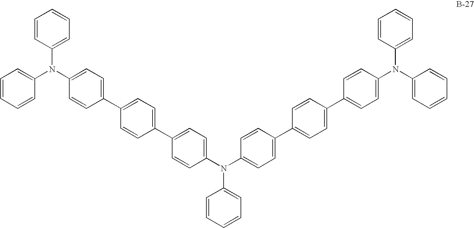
C1(C2=CC=C(C3=CC=C(N(C4=CC=CC=C4)C4=CC=CC=C4)C=C3)C=C2)=CC=C(N(C2=CC=C(C3=CC=C(C4=CC=C(N(C5=CC=CC=C5)C5=CC=CC=C5)C=C4)C=C3)C=C2)C2=CC=CC=C2)C=C1
